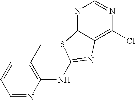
C1(NC2=NC3=C(Cl)N=CN=C3S2)=C(C)C=CC=N1
